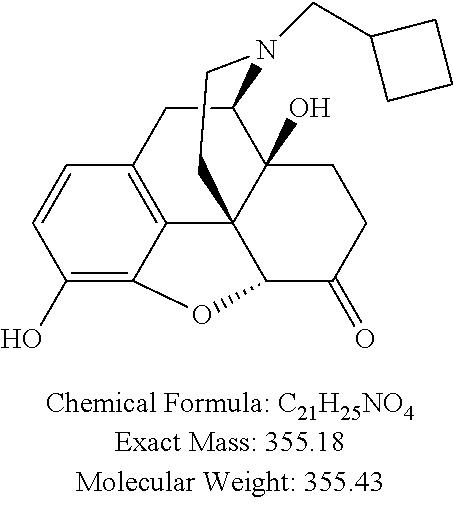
C1(O)=C2C3=C(C=C1)CC1C4(O)C3(C(C(=O)CC4)O2)CCN1CC1CCC1
